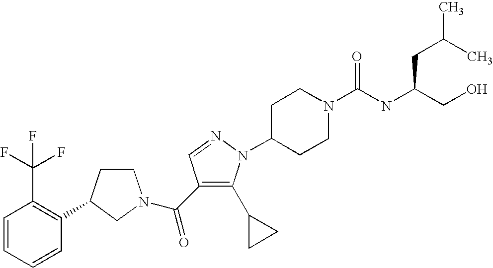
C1=CC=CC(C2CCN(C(=O)C3=C(C4CC4)N(C4CCN(C(NC(CO)CC(C)C)=O)CC4)N=C3)C2)=C1C(F)(F)F
